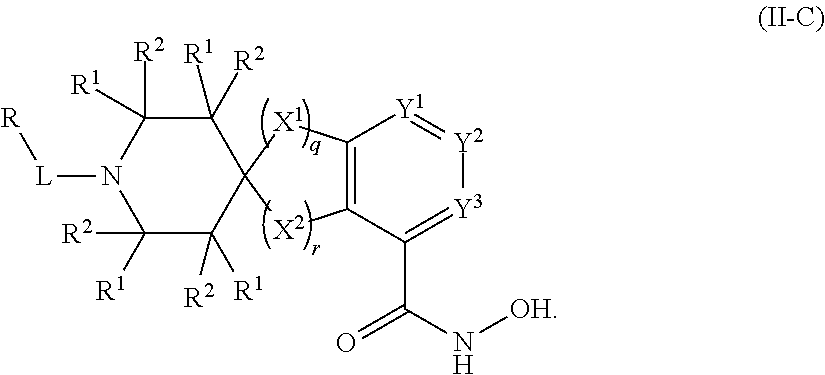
C1([R2])([R1])C([R1])([R2])C2(C([R1])([R2])C([R2])([R1])N1[L][R])[X2]C1=C([X1]2)[Y1]=[Y2][Y3]=C1C(N[OH])=O
